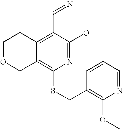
C1OCC2=C(SCC3=C(OC)N=CC=C3)N=C(O)C(C=N)=C2C1
